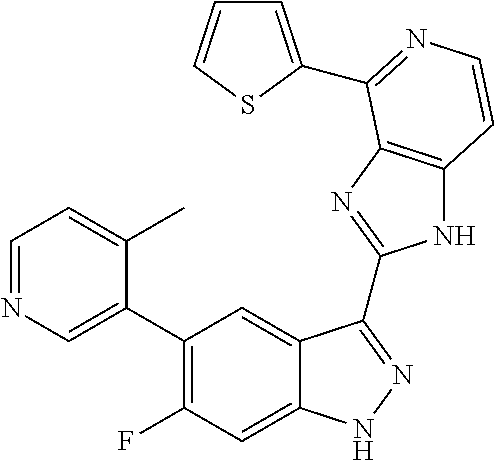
C1=C(C2=C(F)C=C3C(=C2)C(C2=NC4=C(N2)C=CN=C4C2=CC=CS2)=NN3)C(C)=CC=N1
